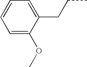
C1=C(OC)C(CCC)=CC=C1
